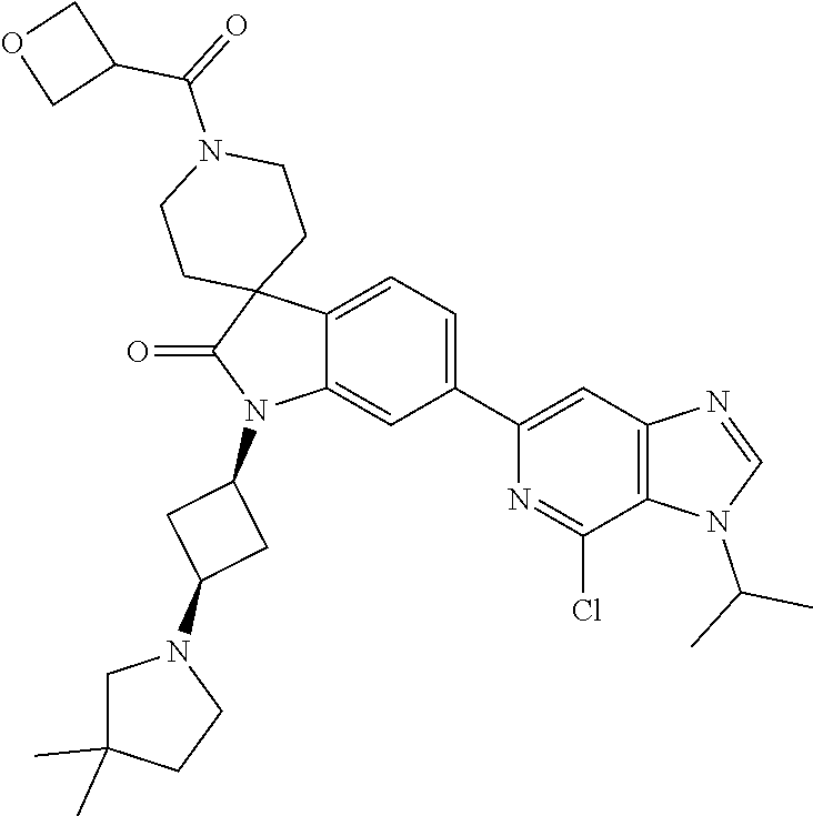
C12=CC=C(C3=CC4=C(C(Cl)=N3)N(C(C)C)C=N4)C=C1N(C1CC(N3CC(C)(C)CC3)C1)C(=O)C21CCN(C(=O)C2COC2)CC1
